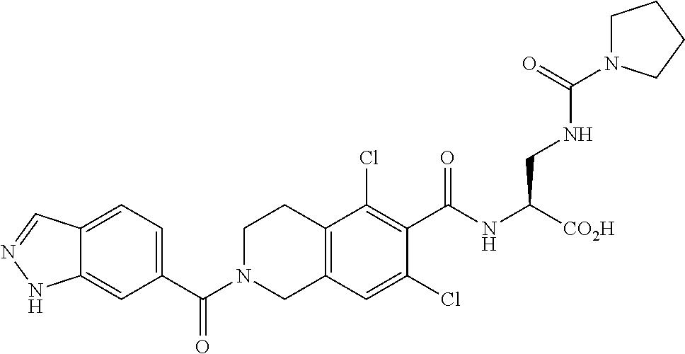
C1(C(N2CC3=C(CC2)C(Cl)=C(C(NC([CO2H])CNC(=O)N2CCCC2)=O)C(Cl)=C3)=O)=CC=C2C(=C1)NN=C2
